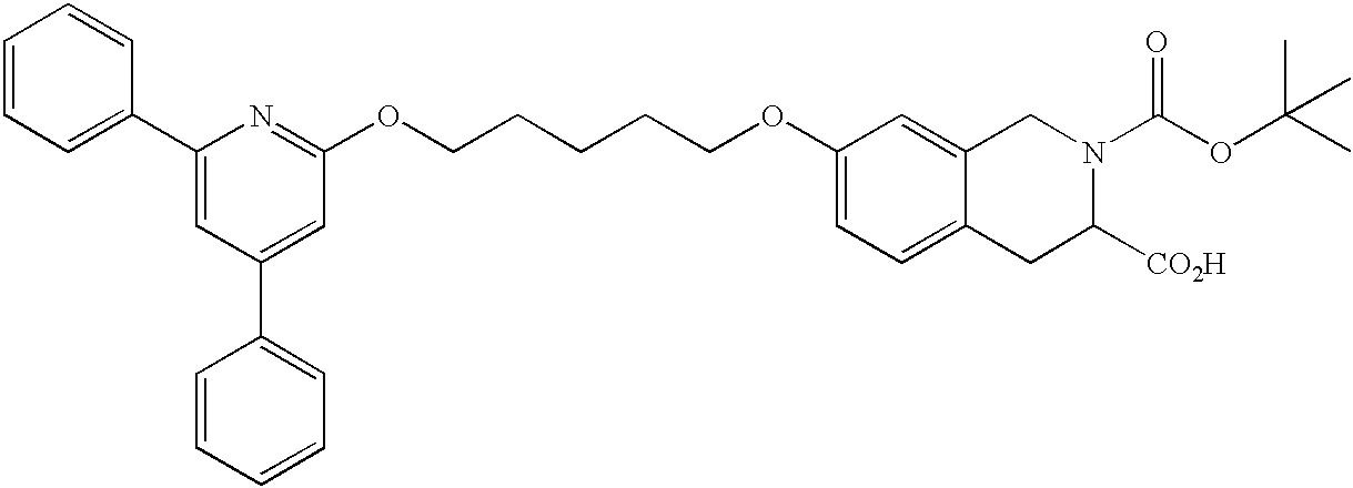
C1=CC=C(C2=CC(C3=CC=CC=C3)=CC(OCCCCCOC3=CC=C4C(=C3)CN(C(OC(C)(C)C)=O)C([CO2H])C4)=N2)C=C1
